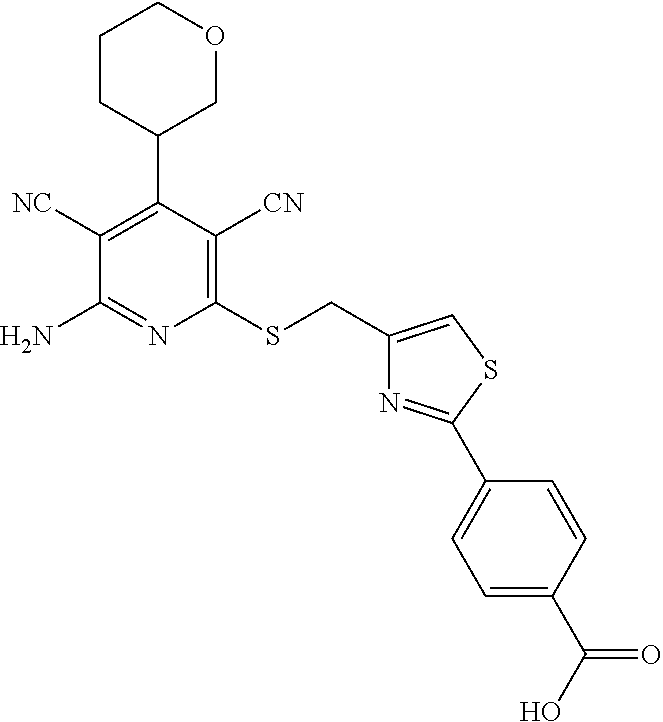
C1(CSC2=C([CN])C(C3COCCC3)=C([NC])C(N)=N2)=CSC(C2=CC=C(C(O)=O)C=C2)=N1
